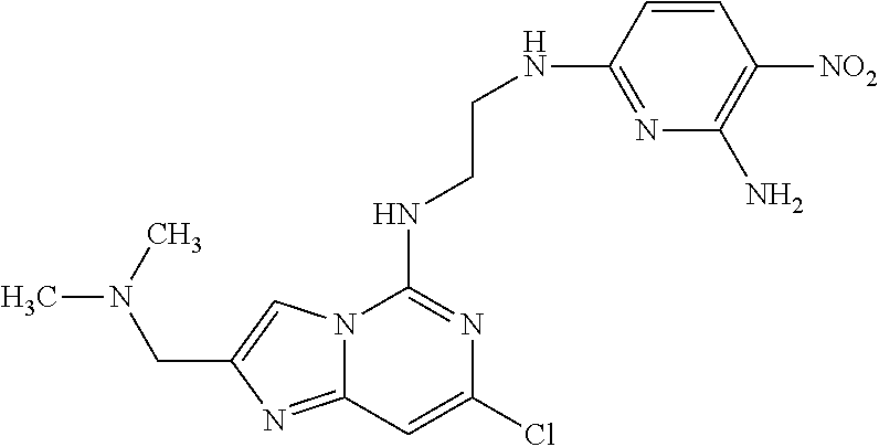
N12C(=NC(CN(C)C)=C1)C=C(Cl)N=C2NCCNC1=NC(N)=C([NO2])C=C1
